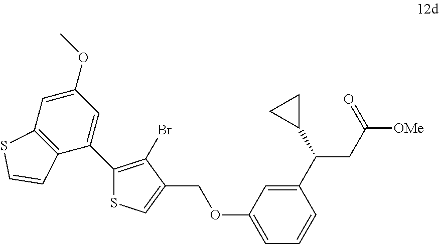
C12=C(C(C3=C(Br)C(COC4=CC=CC(C(CC(=O)[OMe])C5CC5)=C4)=CS3)=CC(OC)=C1)C=CS2
